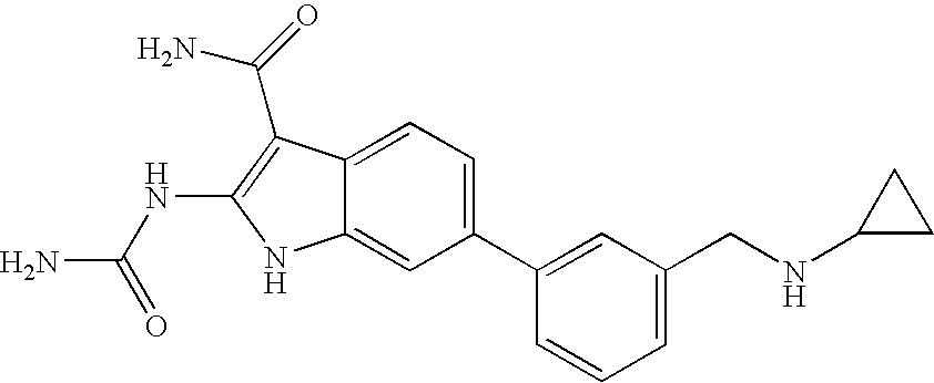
C1(C2=CC(CNC3CC3)=CC=C2)=CC=C2C(=C1)NC(NC(N)=O)=C2C(=O)N
